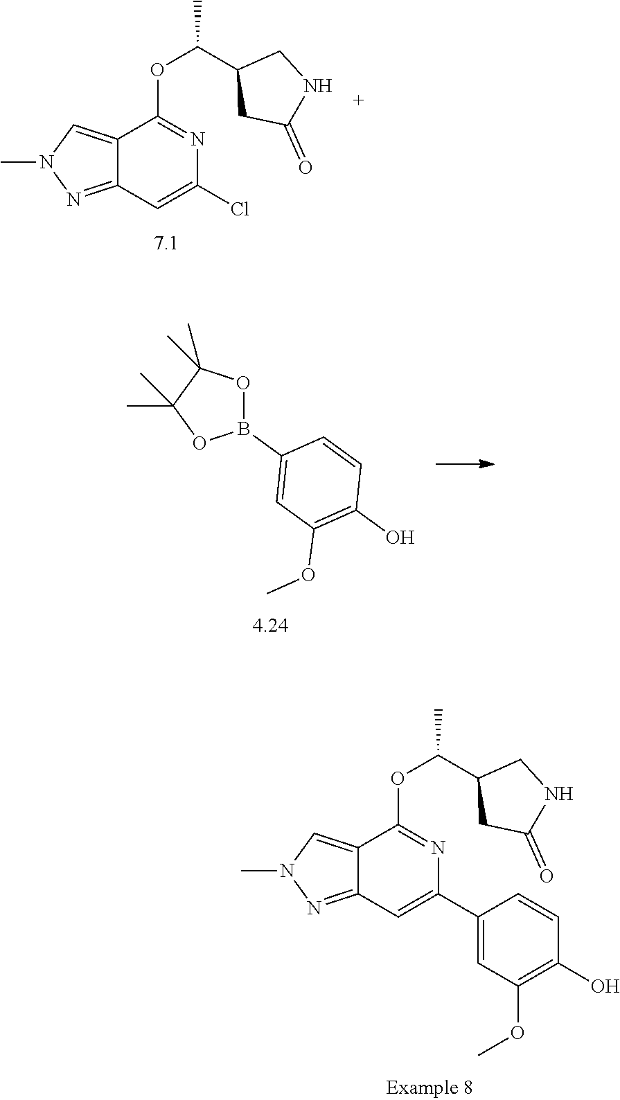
C12=CN(C)N=C1C=C(Cl)N=C2OC(C1CC(=O)NC1)C.B1(C2=CC(OC)=C(O)C=C2)OC(C)(C)C(C)(C)O1.C12=CN(C)N=C1C=C(C1=CC(OC)=C(O)C=C1)N=C2OC(C1CC(=O)NC1)C
